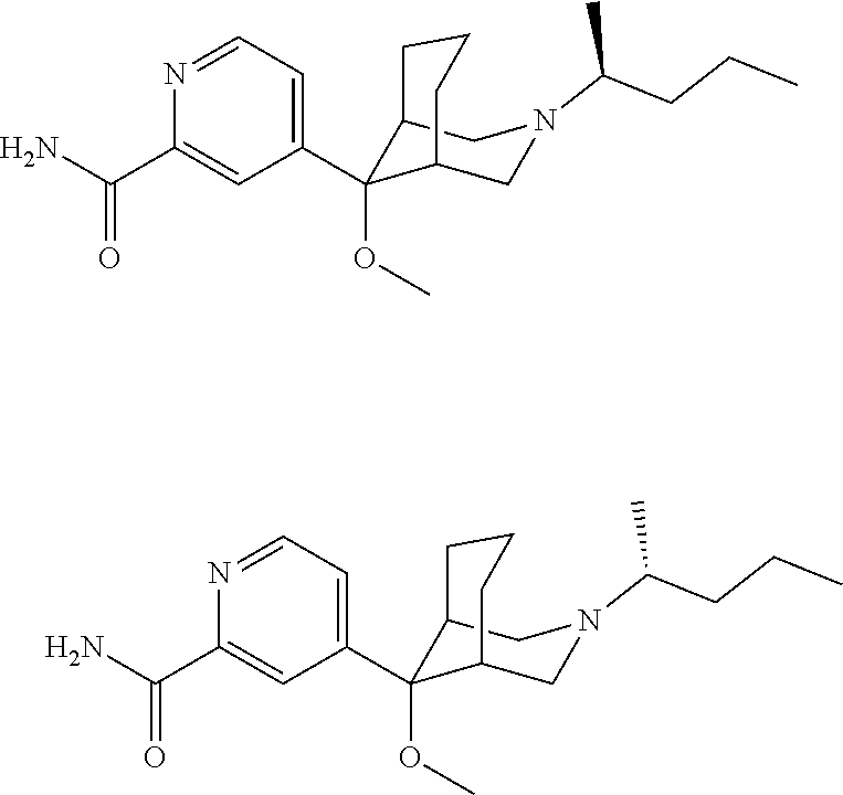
NC(C1=CC(C2(OC)C3CN(C(CCC)C)CC2CCC3)=CC=N1)=O.NC(C1=CC(C2(OC)C3CN(C(CCC)C)CC2CCC3)=CC=N1)=O
